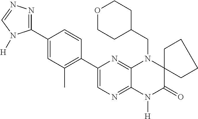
C1(C2=NN=CN2[H])=CC(C)=C(C2=CN=C3C(=N2)N(CC2CCOCC2)C2(C(=O)N3[H])CCCC2)C=C1
